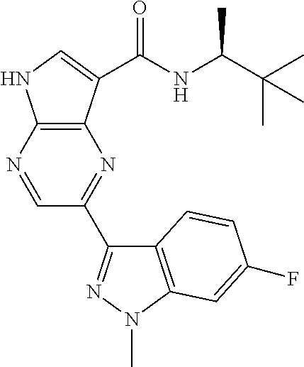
C1(C2=NN(C)C3=C2C=CC(F)=C3)=NC2=C(NC=C2C(NC(C(C)(C)C)C)=O)N=C1
